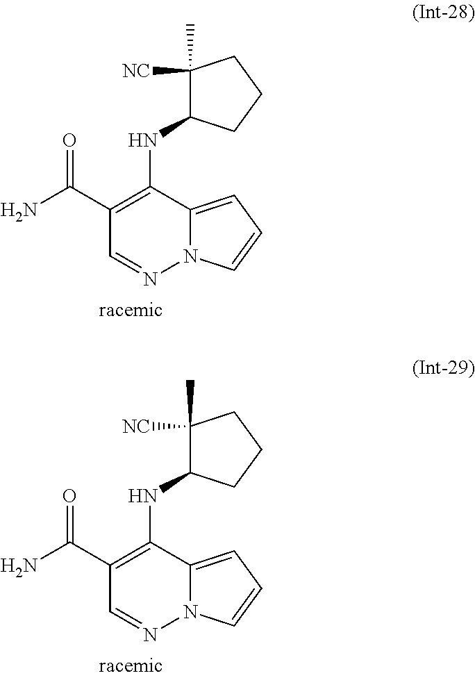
C1(C(N)=O)=C(NC2C([NC])(C)CCC2)C2=CC=CN2N=C1.C1(C(N)=O)=C(NC2C([NC])(C)CCC2)C2=CC=CN2N=C1
